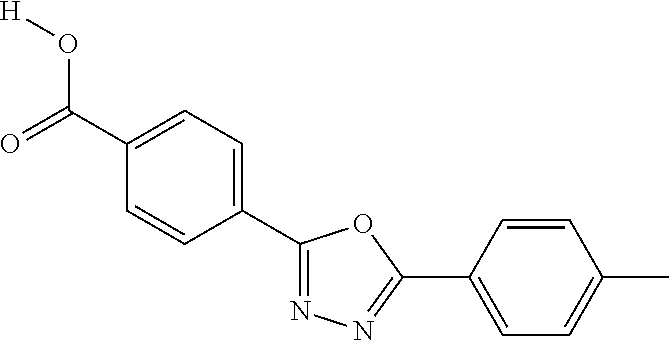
O=C(O[H])C1=CC=C(C2=NN=C(C3=CC=C(C)C=C3)O2)C=C1
